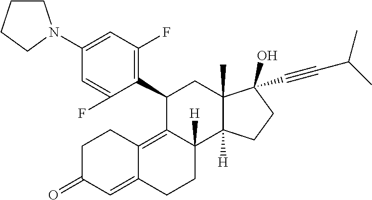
C1(C2=C(F)C=C(N3CCCC3)C=C2F)C2=C3C(=CC(=O)CC3)CCC2([H])C2([H])C(C)(C1)C(C#CC(C)C)(O)CC2
